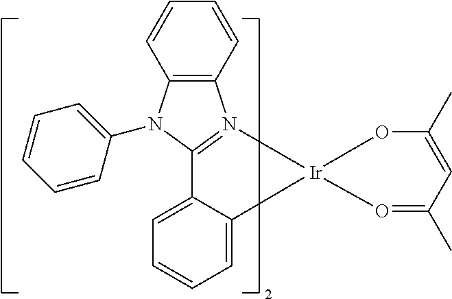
C1(C)=O[Ir]2(OC(C)=C1)N1=C(C3=CC=CC=C32)N(C2=CC=CC=C2)C2=C1C=CC=C2
